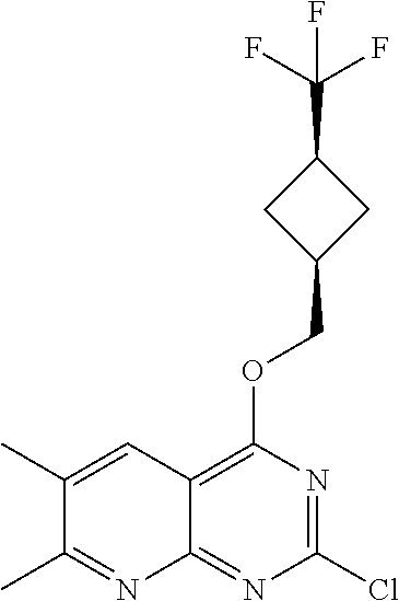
ClC1=NC(OCC2CC(C(F)(F)F)C2)=C2C(=N1)N=C(C)C(C)=C2
